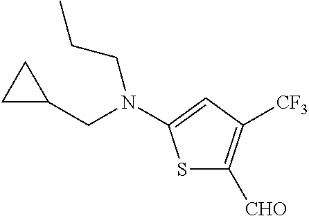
S1C([CHO])=C([CF3])C=C1N(CC1CC1)CCC
